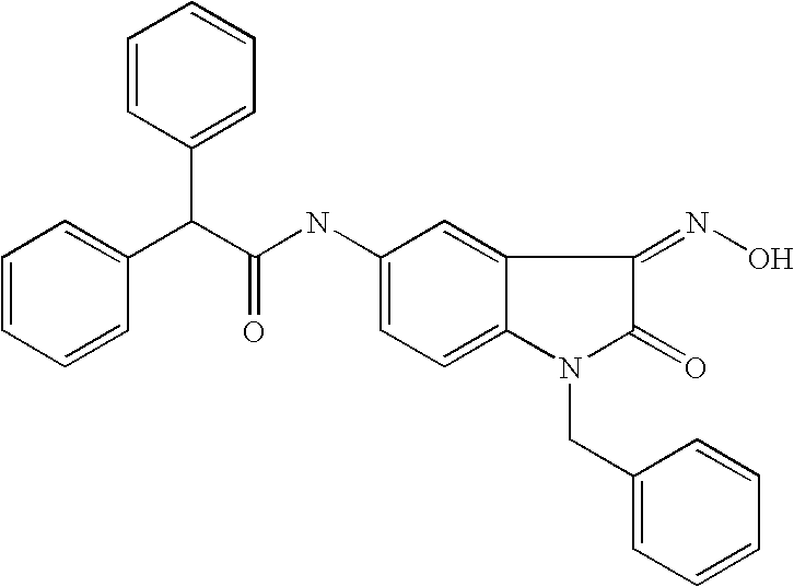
C(C(NC1=CC=C2C(=C1)C(=NO)C(=O)N2CC1=CC=CC=C1)=O)(C1=CC=CC=C1)C1=CC=CC=C1
